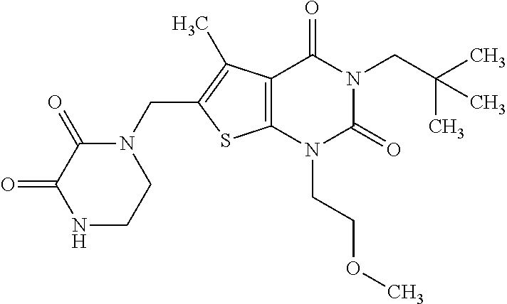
C12=C(N(CCOC)C(=O)N(CC(C)(C)C)C1=O)SC(CN1C(=O)C(=O)NCC1)=C2C
